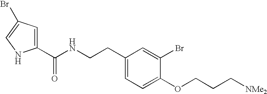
C1(C(NCCC2=CC=C(OCCC[NMe2])C(Br)=C2)=O)=CC(Br)=CN1
